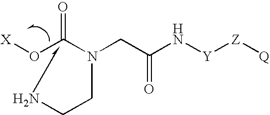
[X]OC(N(CC(N[Y][Z][Q])=O)CCN)=O
